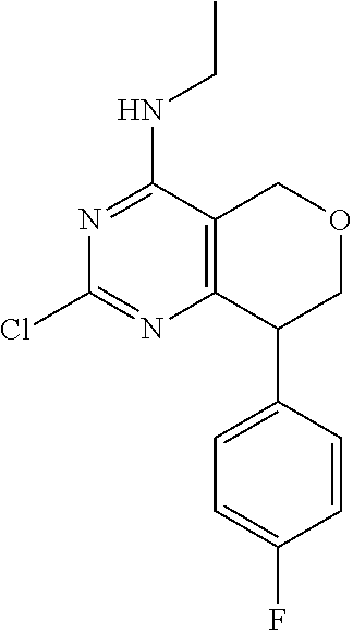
N1=C(NCC)C2=C(N=C1Cl)C(C1=CC=C(F)C=C1)COC2
